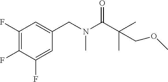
C1(F)=C(F)C=C(CN(C(C(COC)(C)C)=O)C)C=C1F
